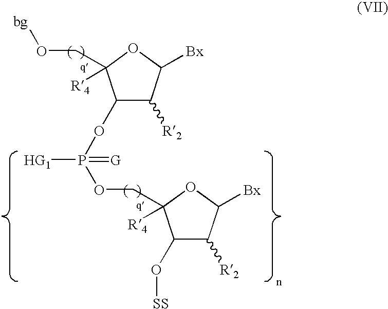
C1([R2])C(OP(OCC2([R4])C(O[SS])C([R2])C([Bx])O2)([HG1])=[G])C(CO[bg])([R4])OC1[Bx]
